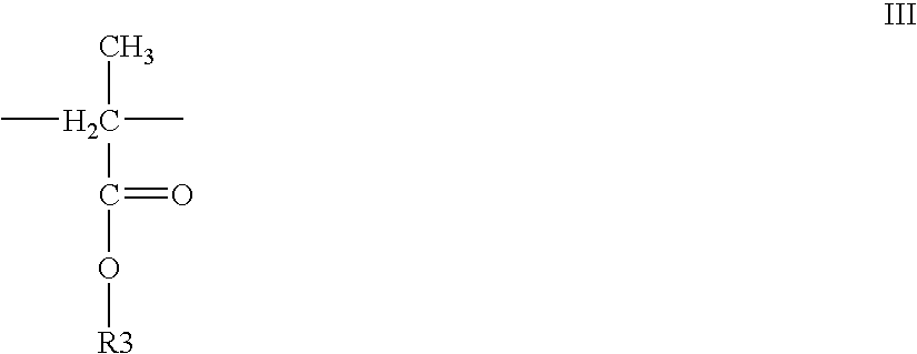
CC(C)(C)C(=O)O[R3]
